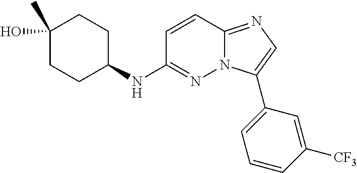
C1(O)(C)CCC(NC2=NN3C(=NC=C3C3=CC=CC([CF3])=C3)C=C2)CC1
